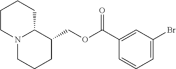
C1CN2C(CC1)C(COC(C1=CC(Br)=CC=C1)=O)CCC2
